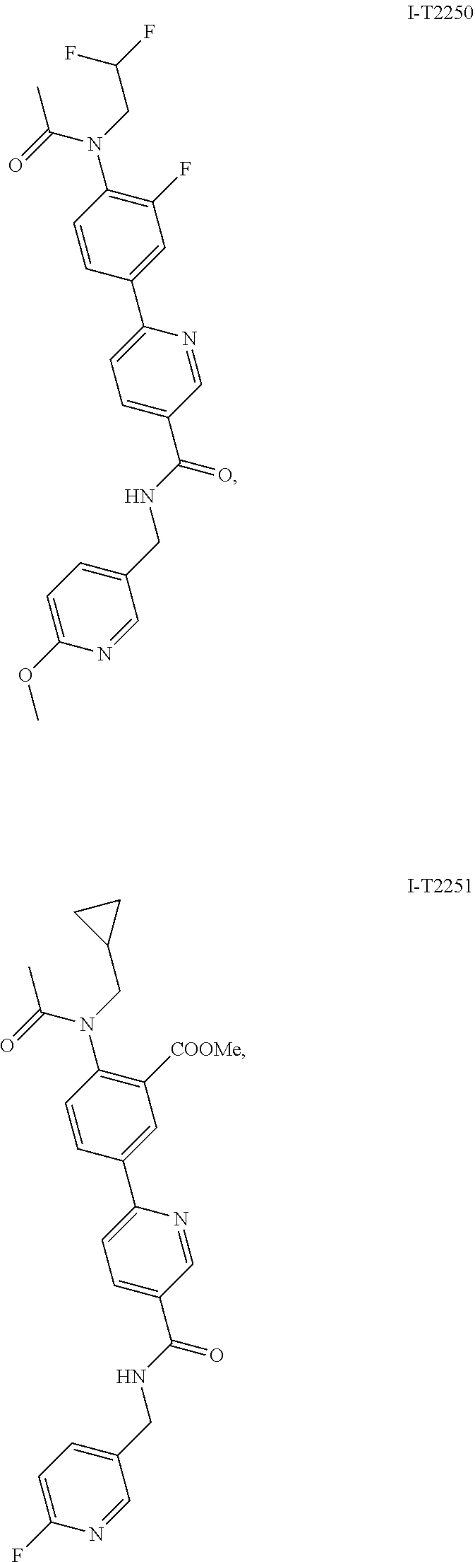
C(NC(C1=CC=C(C2=CC(F)=C(N(C(=O)C)CC(F)F)C=C2)N=C1)=O)C1=CC=C(OC)N=C1.C(NC(C1=CC=C(C2=CC([COOMe])=C(N(C(=O)C)CC3CC3)C=C2)N=C1)=O)C1=CC=C(F)N=C1
